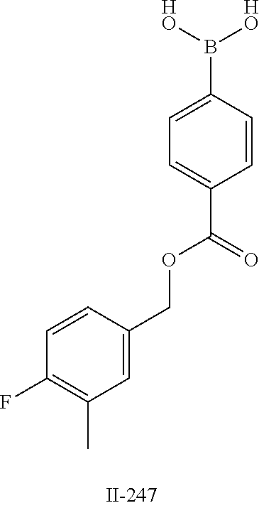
C1(COC(C2=CC=C(B([HO])[HO])C=C2)=O)=CC(C)=C(F)C=C1
